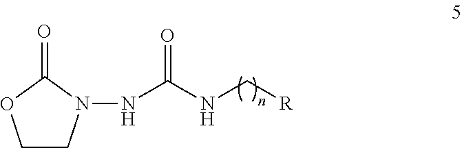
C1CN(NC(NC[R])=O)C(=O)O1
